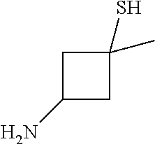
C1(N)CC(S)(C)C1
